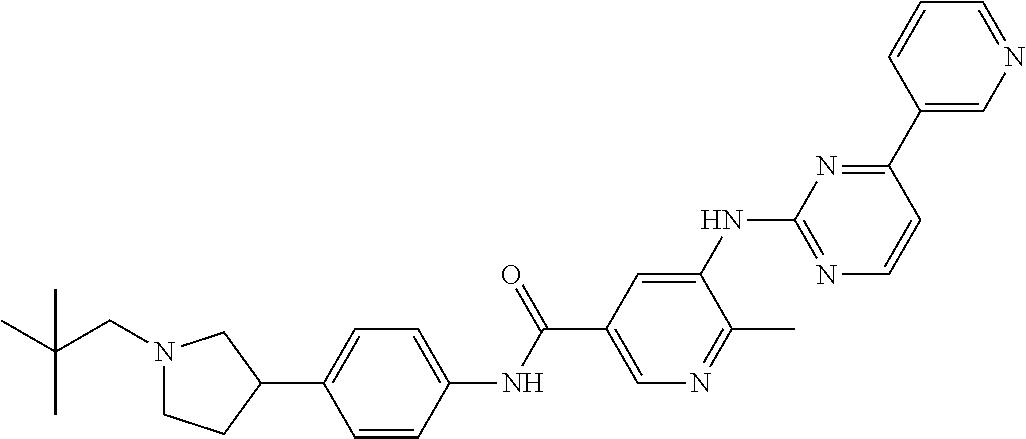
N1(CC(C)(C)C)CCC(C2=CC=C(NC(C3=CN=C(C)C(NC4=NC=CC(C5=CN=CC=C5)=N4)=C3)=O)C=C2)C1
